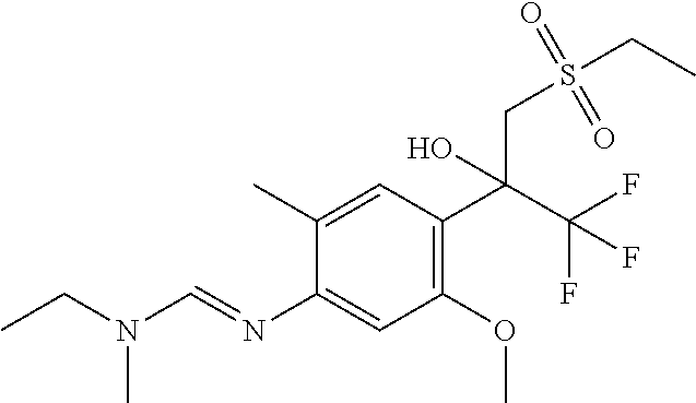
C1(N=CN(CC)C)=CC(OC)=C(C(C(F)(F)F)(CS(CC)(=O)=O)O)C=C1C
